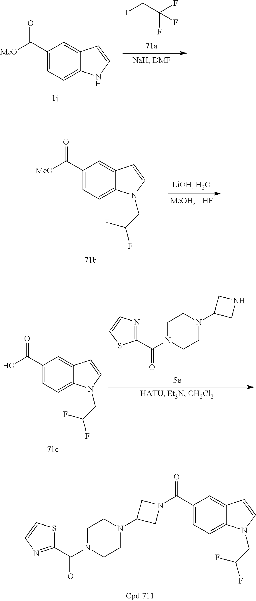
C1(C(N2CCN(C3CN(C(=O)C4=CC=C5C(=C4)C=CN5CC(F)F)C3)CC2)=O)=NC=CS1.C1(C([MeO])=O)=CC=C2C(=C1)C=CN2.ICC(F)(F)F.C1(C([MeO])=O)=CC=C2C(=C1)C=CN2CC(F)F.C1(C(O)=O)=CC=C2C(=C1)C=CN2CC(F)F.C1(C(=O)N2CCN(C3CNC3)CC2)=NC=CS1
